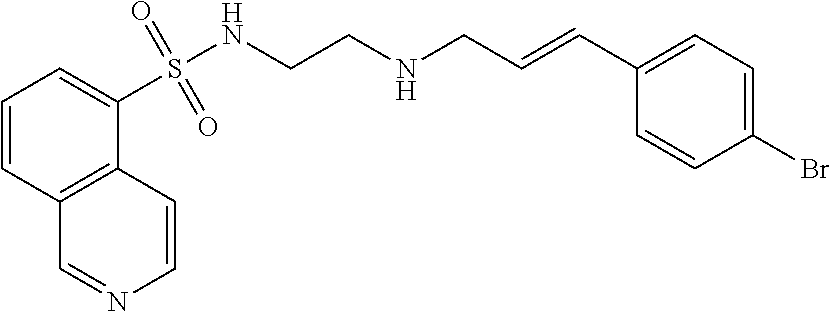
C1=CC2=C(C(S(=O)(=O)NCCNCC=CC3=CC=C(Br)C=C3)=C1)C=CN=C2
